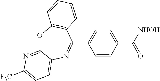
O1C2=NC([F3C])=CC=C2N=C(C2=CC=C(C(=O)[NHOH])C=C2)C2=C1C=CC=C2
